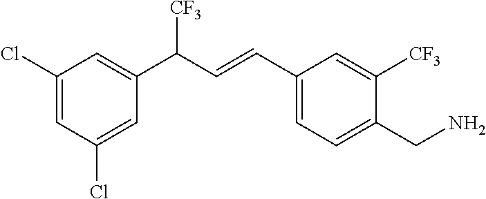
C1(Cl)=CC(C(C=CC2=CC=C(CN)C([CF3])=C2)[CF3])=CC(Cl)=C1
